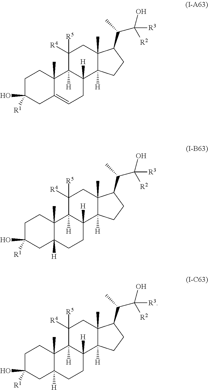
C1C([R1])(O)CC2=CCC3([H])C([H])(C2(C)C1)C([R4])([R5])CC1(C)C3([H])CCC1C(C)C([R2])(O)[R3].C1C([R1])(O)CC2([H])C(C)(C1)C1([H])C([H])(CC2)C2([H])C(C)(CC1([R4])[R5])C(C(C)C([R2])(O)[R3])CC2.C1C([R1])(O)CC2([H])C(C)(C1)C1([H])C([H])(CC2)C2([H])C(C)(CC1([R4])[R5])C(C(C)C([R2])(O)[R3])CC2
